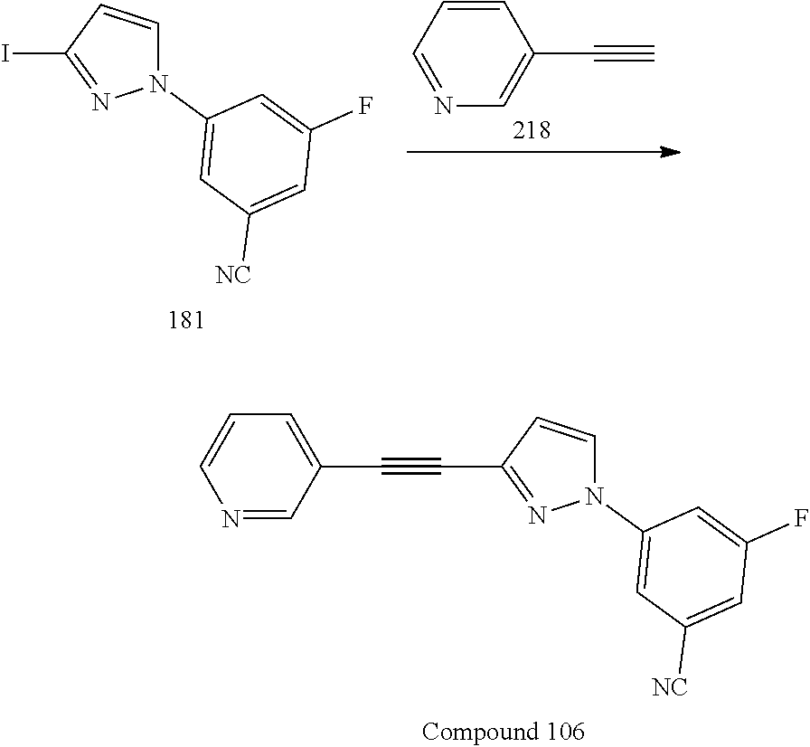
C1=CC(C#C)=CN=C1.N1(C2=CC([NC])=CC(F)=C2)C=CC(I)=N1.C1=CN=CC(C#CC2=NN(C3=CC([NC])=CC(F)=C3)C=C2)=C1
